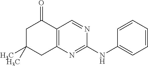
CC1(C)CC2=C(C(=O)C1)C=NC(NC1=CC=CC=C1)=N2
